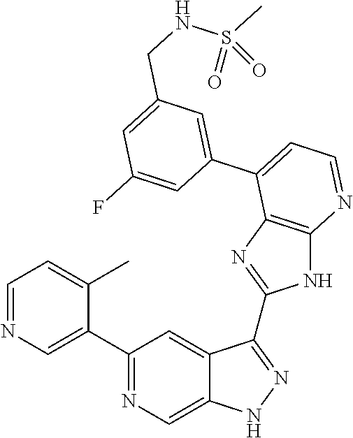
C1=NC=C(C2=NC=C3C(=C2)C(C2=NC4=C(N2)N=CC=C4C2=CC(CNS(C)(=O)=O)=CC(F)=C2)=NN3)C(C)=C1
